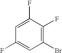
C1(Br)=C(F)C(F)=CC(F)=C1
